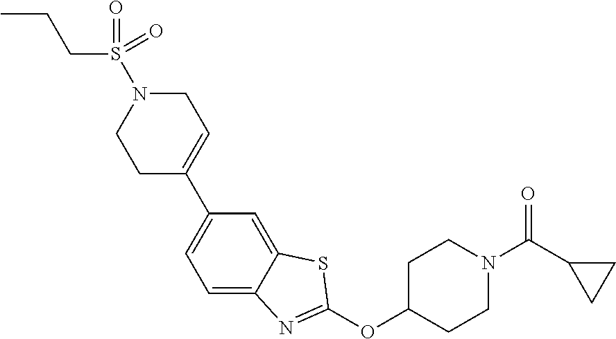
C1C(C2=CC=C3C(=C2)SC(OC2CCN(C(C4CC4)=O)CC2)=N3)=CCN(S(=O)(CCC)=O)C1
